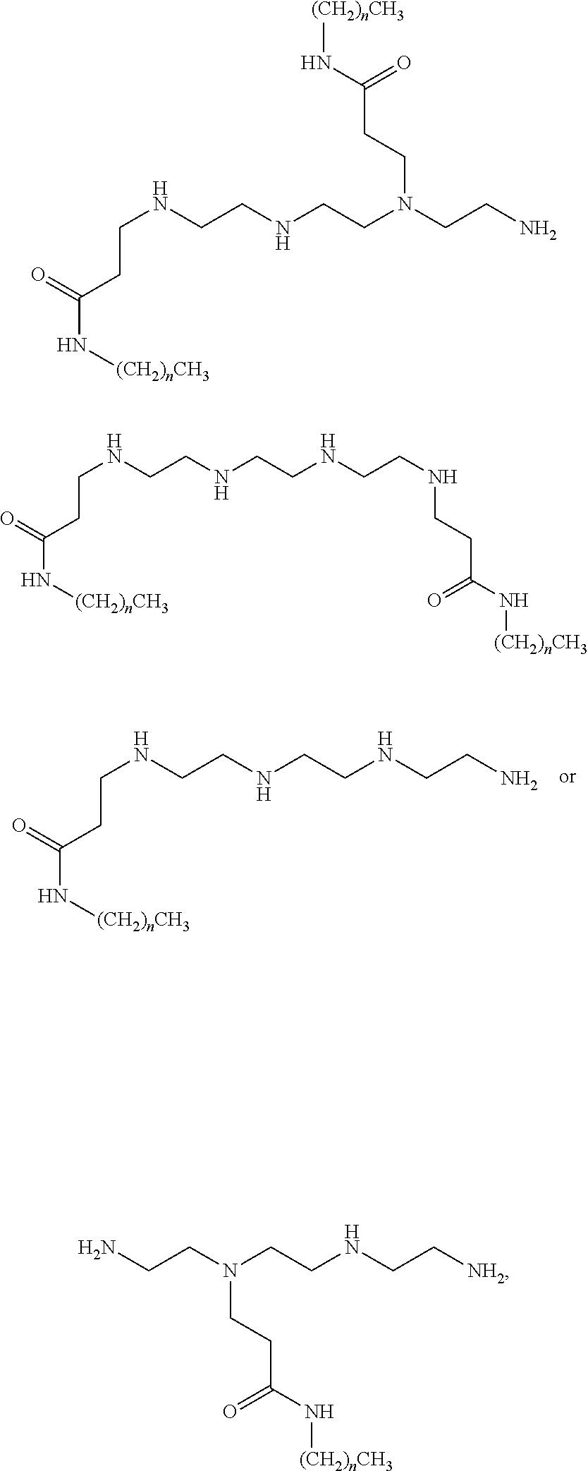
N(CCC(=O)N[(CH2)nCH3])CCNCCNCCN.N(CCC(=O)N[(CH2)nCH3])CCNCCN(CCC(=O)N[(CH2)nCH3])CCN.N(CCC(=O)N[(CH2)nCH3])CCNCCNCCNCCC(=O)N[(CH2)nCH3].C(N(CCC(=O)N[(CH2)nCH3])CCNCC[NH2])CN
